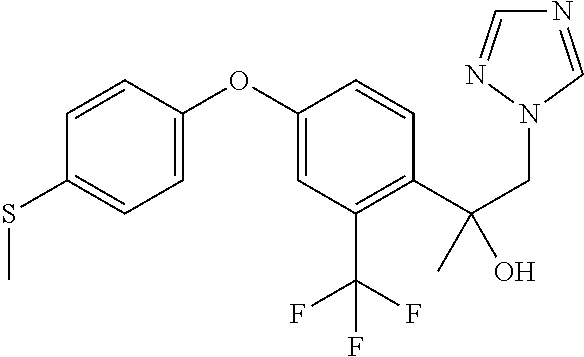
C1=CC(SC)=CC=C1OC1=CC(C(F)(F)F)=C(C(CN2C=NC=N2)(O)C)C=C1
